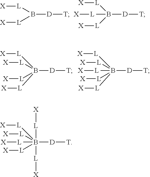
[X][L]B([L][X])[D][T].[L](B([L][X])([D][T])[L][X])[X].[X][L]B([L][X])([D][T])([L][X])[L][X].[X][L]B([L][X])([D][T])([L][X])([L][X])[L][X].[X][L]B([L][X])([D][T])([L][X])([L][X])([L][X])[L][X]
